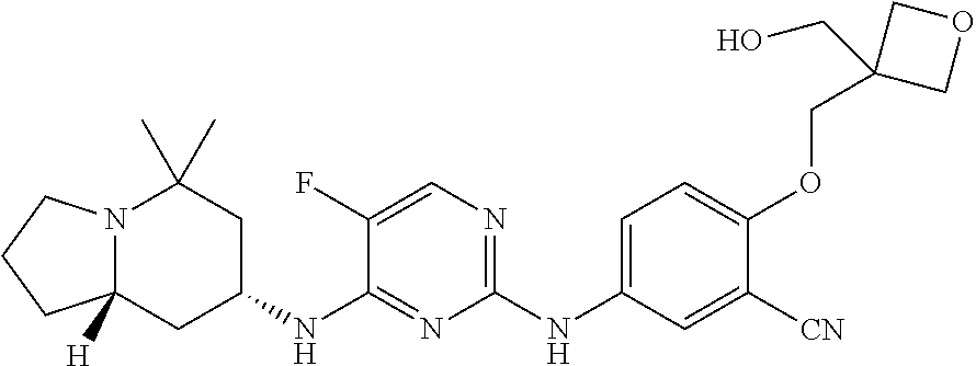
C1(NC2=CC=C(OCC3(CO)COC3)C([CN])=C2)=NC=C(F)C(NC2CC(C)(C)N3C([H])(C2)CCC3)=N1
